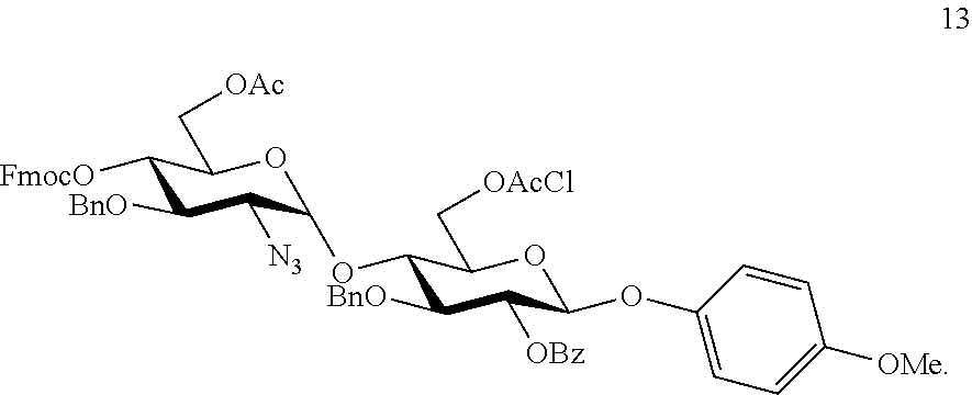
C1([FmocO])C([BnO])C([N3])C(OC2C([BnO])C([OBz])C(OC3=CC=C([OMe])C=C3)OC2C[OAcCl])OC1C[OAc]
